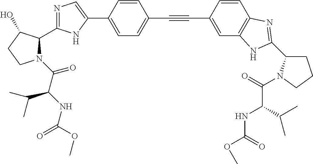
C1=C(C2=CN=C(C3N(C(C(C(C)C)NC(=O)OC)=O)CCC3O)N2)C=CC(C#CC2=CC3=C(C=C2)N=C(C2CCCN2C(=O)C(C(C)C)NC(=O)OC)N3)=C1
